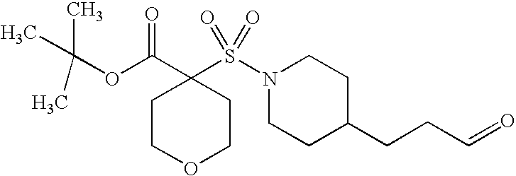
C1COCCC1(C(=O)OC(C)(C)C)S(N1CCC(CCC=O)CC1)(=O)=O
